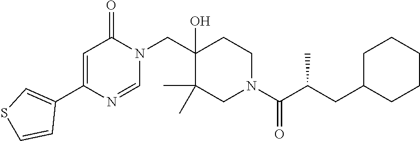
C1(C2=CC(=O)N(CC3(O)C(C)(C)CN(C(C(CC4CCCCC4)C)=O)CC3)C=N2)=CSC=C1
